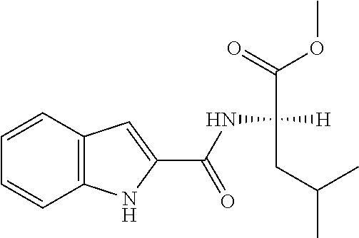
C12=C(C=CC=C1)C=C(C(NC([H])(C(=O)OC)CC(C)C)=O)N2
